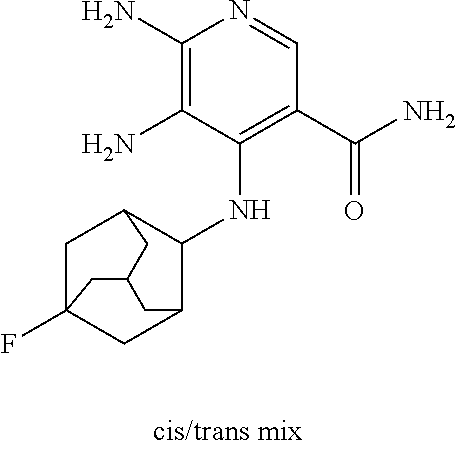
C1(N)=C(N)C(NC2C3CC4(F)CC2CC(C3)C4)=C(C(N)=O)C=N1
